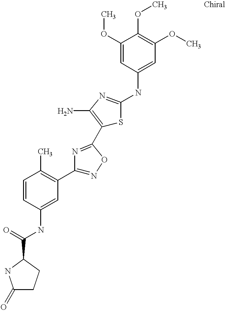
C1(C(=O)NC2=CC(C3=NOC(C4=C(N)N=C(NC5=CC(OC)=C(OC)C(OC)=C5)S4)=N3)=C(C)C=C2)NC(=O)CC1
